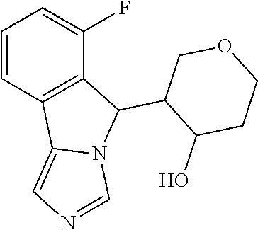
C1=CC2=C(C(F)=C1)C(C1COCCC1O)N1C2=CN=C1
